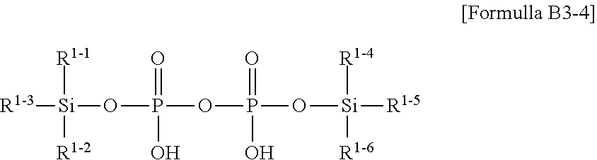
[R1-3][Si](OP(OP(O[Si]([R1-5])([R1-4])[R1-6])(=O)O)(=O)O)([R1-1])[R1-2]
